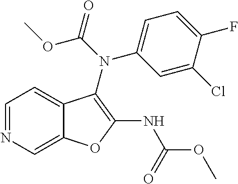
C12=CN=CC=C1C(N(C1=CC=C(F)C(Cl)=C1)C(OC)=O)=C(NC(=O)OC)O2
